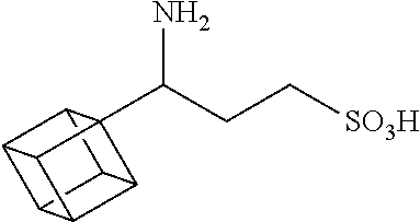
C12C3C4C1C1C4(C(CC[SO3H])N)C3C21
